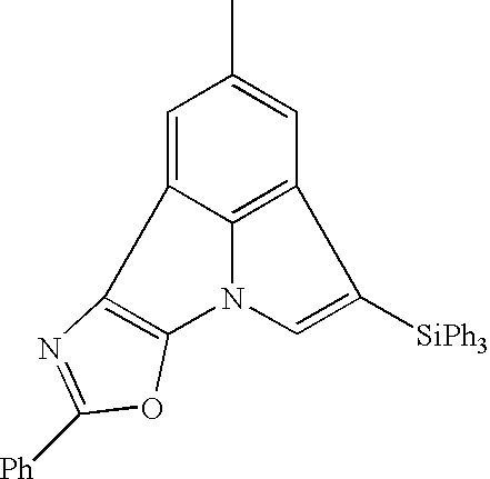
C1=C2C3=C(C=C1C)C([SiPh3])=CN3C1=C2N=C([Ph])O1
